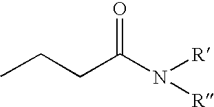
CCCC(N([R])[R])=O
